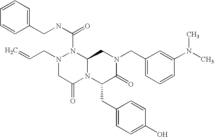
N(C(N1N(CC=C)CC(=O)N2C1CN(CC1=CC=CC(N(C)C)=C1)C(=O)C2CC1=CC=C(O)C=C1)=O)CC1=CC=CC=C1
